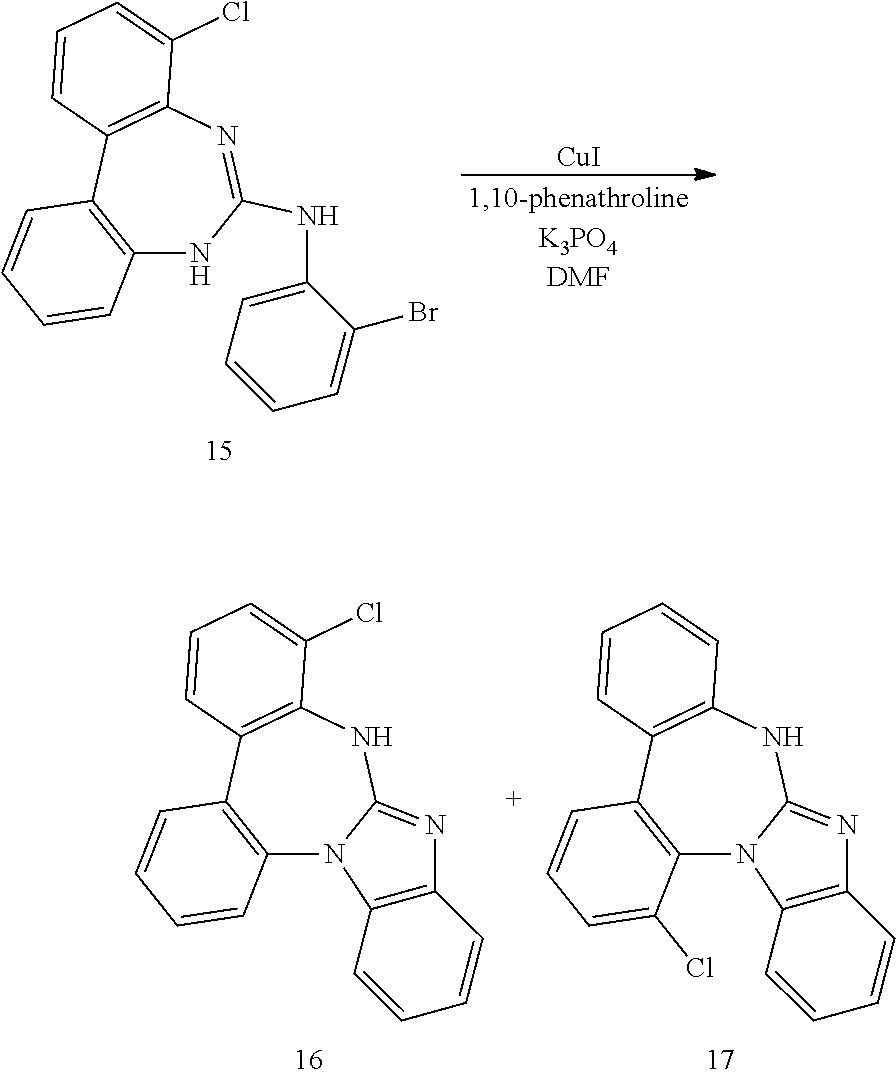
C12=C(C3=C(N=C(NC4=CC=CC=C4Br)N1)C(Cl)=CC=C3)C=CC=C2.[CuI].C12=C(C3=C(NC4=NC5=C(N14)C=CC=C5)C(Cl)=CC=C3)C=CC=C2.C12=C(C3=C(NC4=NC5=C(N14)C=CC=C5)C=CC=C3)C=CC=C2Cl
